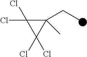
C1(CC)(C)C(Cl)(Cl)C1(Cl)Cl
